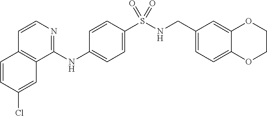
C1=CC(Cl)=CC2=C1C=CN=C2NC1=CC=C(S(NCC2=CC=C3C(=C2)OCCO3)(=O)=O)C=C1
